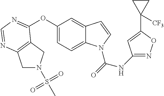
N(C(=O)N1C2=CC=C(OC3=NC=NC4=C3CN(S(C)(=O)=O)C4)C=C2C=C1)C1=NOC(C2([CF3])CC2)=C1
